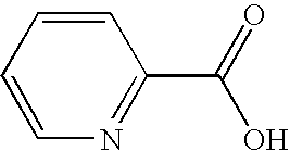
C1(C(O)=O)=NC=CC=C1
